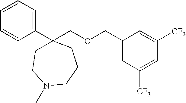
C1=CC=CC=C1C1(COCC2=CC([CF3])=CC([CF3])=C2)CCN(C)CCC1
